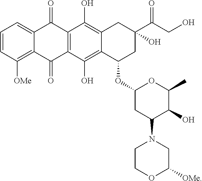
C1=CC([OMe])=C2C(=C1)C(=O)C1=C(C2=O)C(O)=C2C(=C1O)CC(C(CO)=O)(O)CC2OC1CC(N2CCOC([OMe])C2)C(O)C(C)O1
